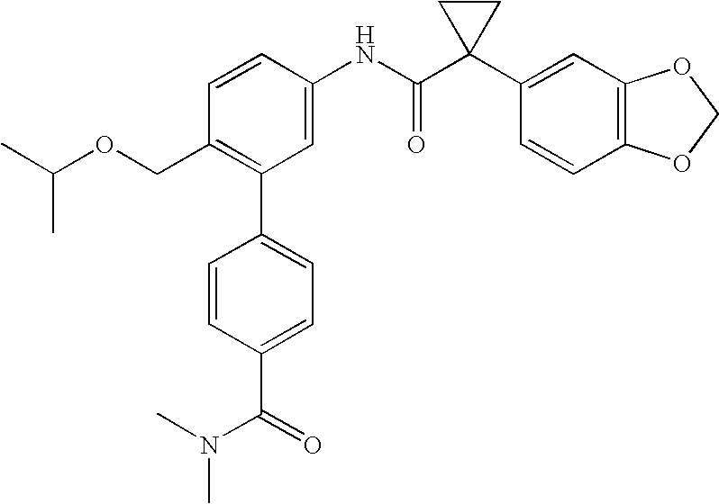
C1=CC(NC(C2(C3=CC4=C(C=C3)OCO4)CC2)=O)=CC(C2=CC=C(C(N(C)C)=O)C=C2)=C1COC(C)C
